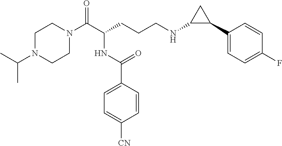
C1N(C(C)C)CCN(C(C(CCCNC2C(C3=CC=C(F)C=C3)C2)NC(C2=CC=C([CN])C=C2)=O)=O)C1
